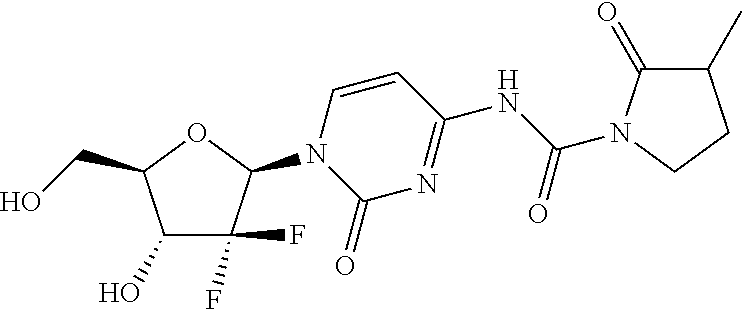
C1(O)C(F)(F)C(N2C(=O)N=C(NC(N3C(=O)C(C)CC3)=O)C=C2)OC1CO
